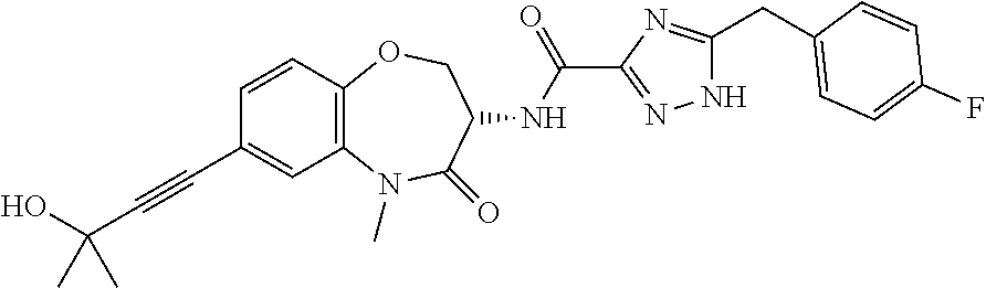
C(#CC1=CC2=C(C=C1)OCC(NC(C1=NNC(CC3=CC=C(F)C=C3)=N1)=O)C(=O)N2C)C(O)(C)C
